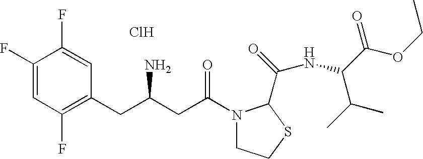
Cl.C1(F)=CC(F)=C(CC(CC(N2CCSC2C(=O)NC(C(=O)OCC)C(C)C)=O)N)C=C1F
